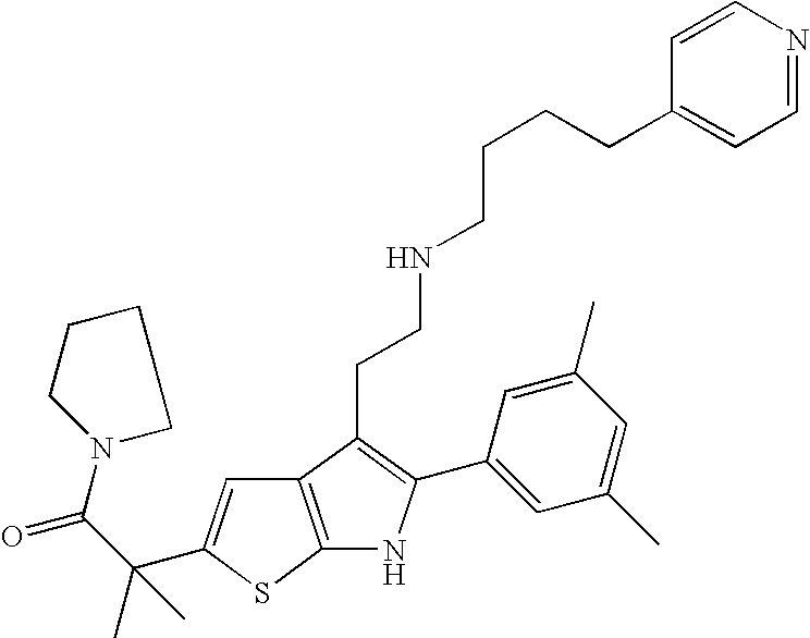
N1(C(C(C)(C)C2=CC3=C(S2)NC(C2=CC(C)=CC(C)=C2)=C3CCNCCCCC2=CC=NC=C2)=O)CCCC1
